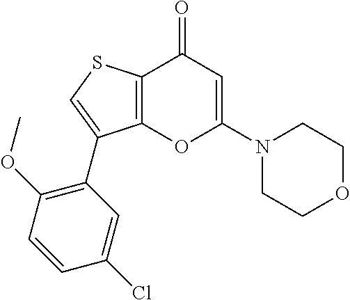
C12=C(C(=O)C=C(N3CCOCC3)O1)SC=C2C1=C(OC)C=CC(Cl)=C1
